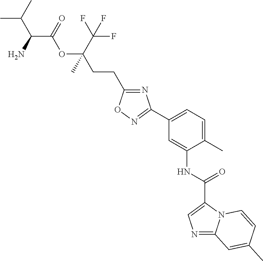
C1(CCC(OC(C(C(C)C)N)=O)(C)C(F)(F)F)=NC(C2=CC=C(C)C(NC(=O)C3=CN=C4N3C=CC(C)=C4)=C2)=NO1
